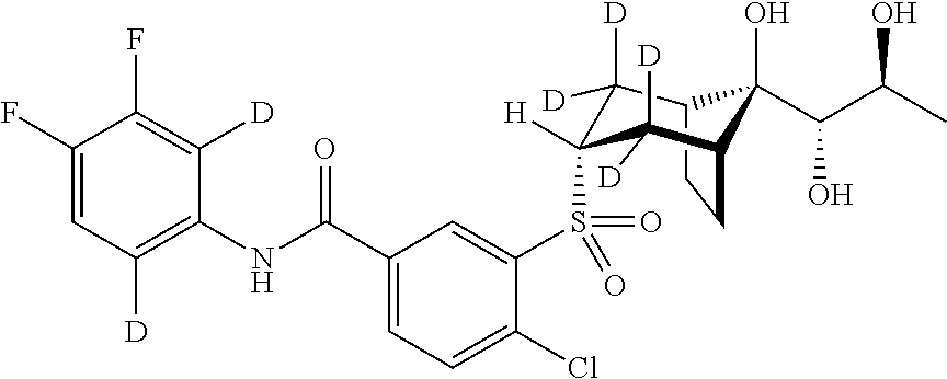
C12CCC(C([D])([D])C(S(C3=CC(C(NC4=C([D])C=C(F)C(F)=C4[D])=O)=CC=C3Cl)(=O)=O)([H])C1([D])[D])C2(O)C(C(C)O)O
